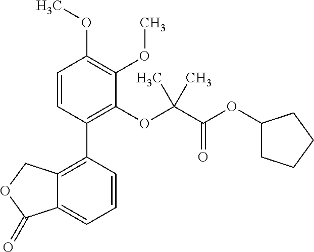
C12=C(C3=C(OC(C(OC4CCCC4)=O)(C)C)C(OC)=C(OC)C=C3)C=CC=C1C(=O)OC2
